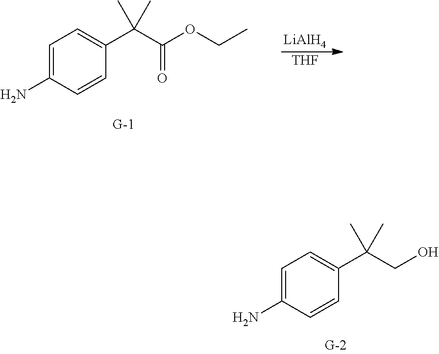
C1=C(N)C=CC(C(CO)(C)C)=C1.[LiAlH4].[THF].C1=C(N)C=CC(C(C(OCC)=O)(C)C)=C1
